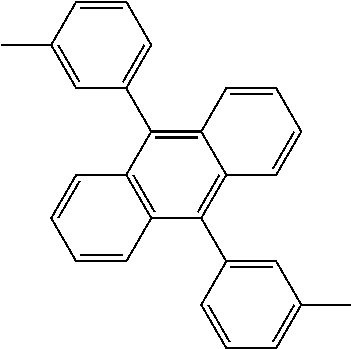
C12=C(C3=CC=CC(C)=C3)C3=C(C(C4=CC(C)=CC=C4)=C1C=CC=C2)C=CC=C3
